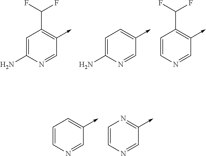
C1=C(N)N=CC(->C)=C1C(F)F.C1=C(N)N=CC(->C)=C1.C1=CN=CC(->C)=C1C(F)F.C1=CN=CC(->C)=N1.C1=CN=CC(->C)=C1
